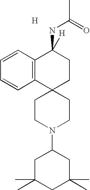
C12=C(C3(CCC1(NC(=O)C)[H])CCN(C1CC(C)(C)CC(C)(C)C1)CC3)C=CC=C2.[H]
